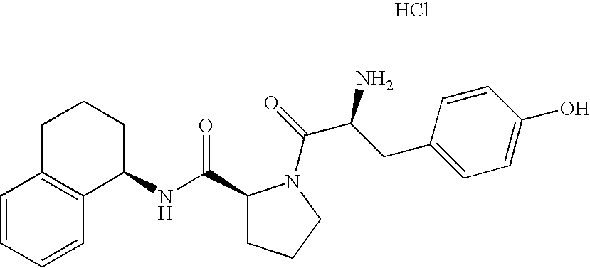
C1=CC=CC2=C1CCCC2NC(C1CCCN1C(=O)C(CC1=CC=C(O)C=C1)N)=O.Cl
